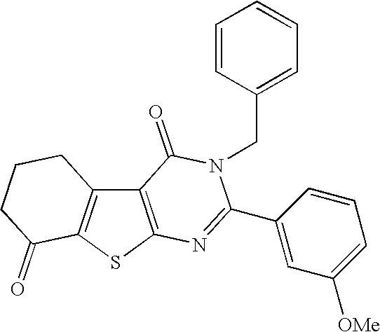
C12=C(SC3=C1CCCC3=O)N=C(C1=CC([OMe])=CC=C1)N(CC1=CC=CC=C1)C2=O
